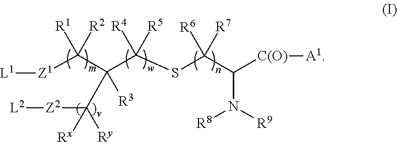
[Z1](C(C(C([R5])([R4])SC([R7])([R6])C([C(O)][A1])N([R9])[R8])([R3])C([Z2][L2])([Rx])[Ry])([R1])[R2])[L1]
